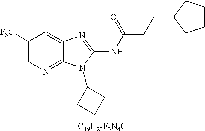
C1([F3C])=CN=C2C(=C1)N=C(NC(CCC1CCCC1)=O)N2C1CCC1.[C19H23F3N4O]
